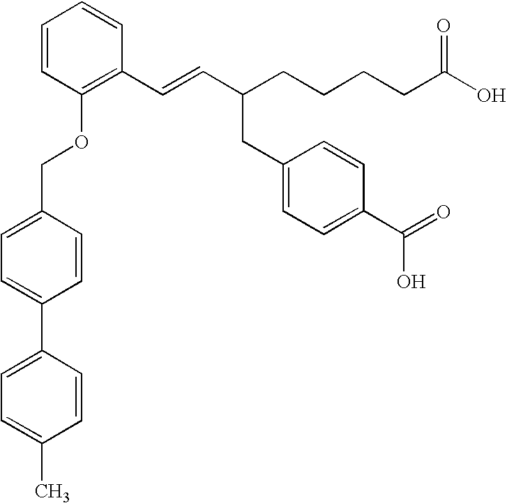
C1=CC(OCC2=CC=C(C3=CC=C(C)C=C3)C=C2)=C(C=CC(CCCCC(O)=O)CC2=CC=C(C(=O)O)C=C2)C=C1
